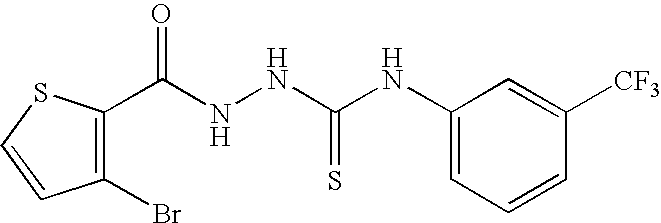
C1(C(NNC(NC2=CC=CC([CF3])=C2)=S)=O)=C(Br)C=CS1
